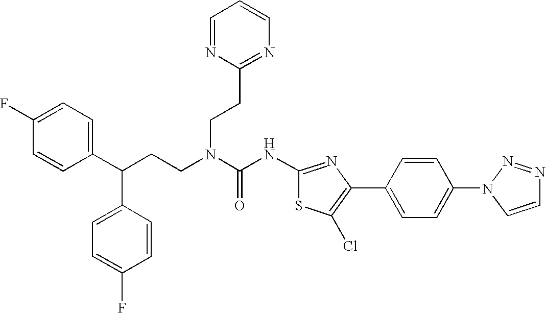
C1(C(CCN(C(NC2=NC(C3=CC=C(N4C=CN=N4)C=C3)=C(Cl)S2)=O)CCC2=NC=CC=N2)C2=CC=C(F)C=C2)=CC=C(F)C=C1
